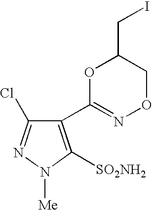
C1(C2=NOCC(CI)O2)=C([SO2NH2])N([Me])N=C1Cl
